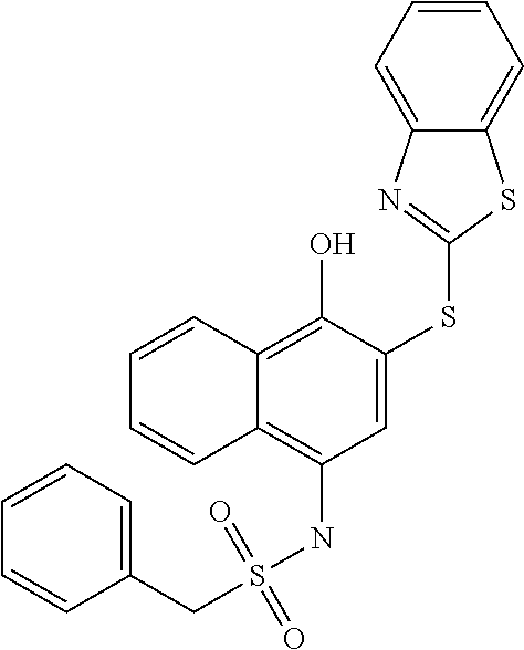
C1=C(SC2=NC3=CC=CC=C3S2)C(O)=C2C(=C1NS(CC1=CC=CC=C1)(=O)=O)C=CC=C2
